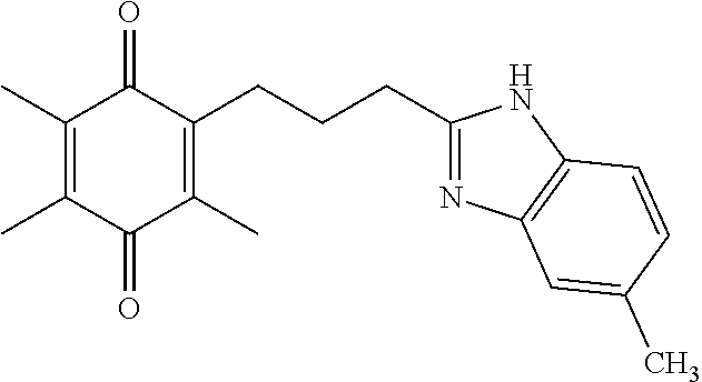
C1(C)=C(C)C(=O)C(C)=C(CCCC2=NC3=C(N2)C=CC(C)=C3)C1=O
